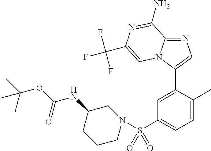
C1(S(N2CC(NC(=O)OC(C)(C)C)CCC2)(=O)=O)=CC=C(C)C(C2=CN=C3N2C=C(C(F)(F)F)N=C3N)=C1
